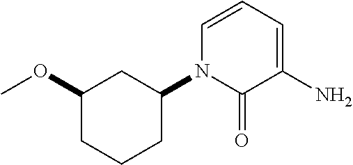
C1(OC)CCCC(N2C(=O)C(N)=CC=C2)C1
